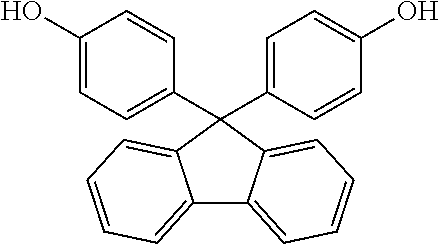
C1(O)=CC=C(C2(C3=CC=C(O)C=C3)C3=CC=CC=C3C3=CC=CC=C23)C=C1
